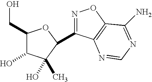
OCC1C(O)C(O)(C)C(C2=NOC3=C2N=CN=C3N)O1
